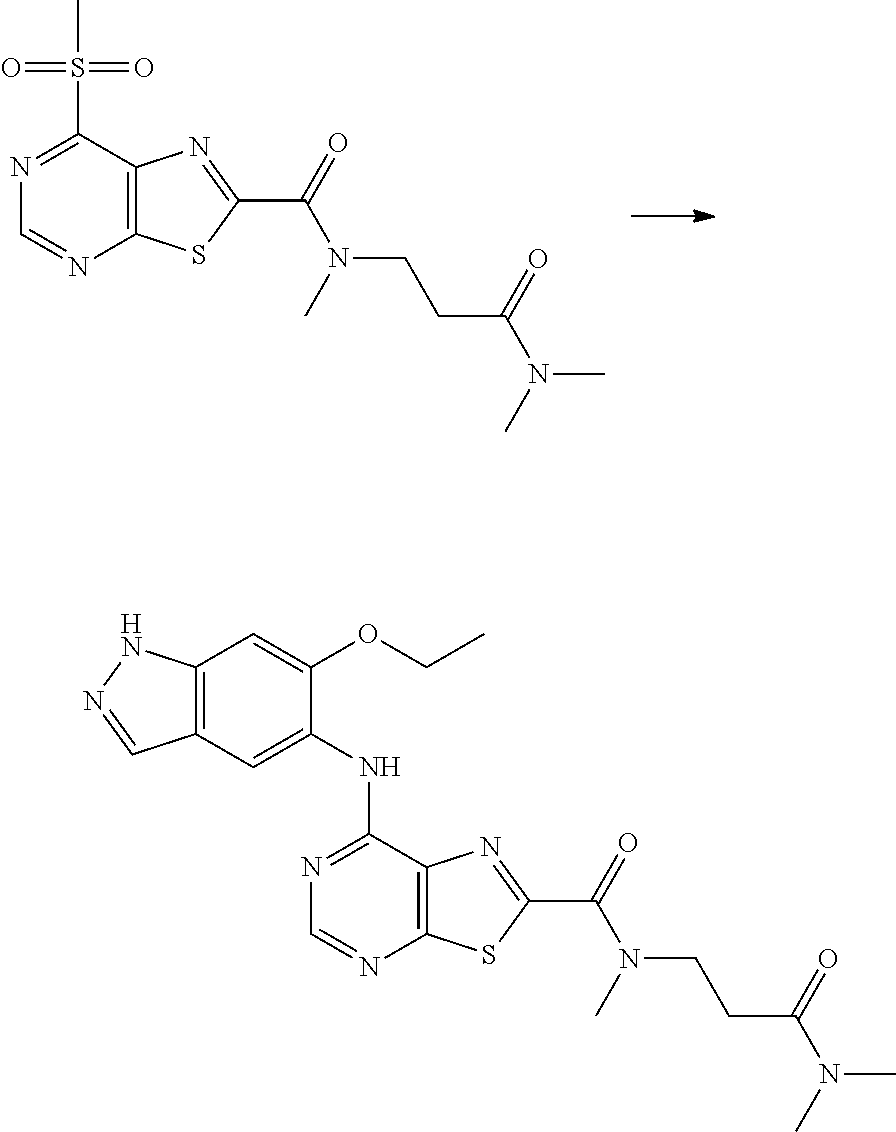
C12=C(C(S(=O)(C)=O)=NC=N1)N=C(C(=O)N(C)CCC(N(C)C)=O)S2.C12=C(C(NC3=CC4=C(C=C3OCC)NN=C4)=NC=N1)N=C(C(=O)N(C)CCC(N(C)C)=O)S2
